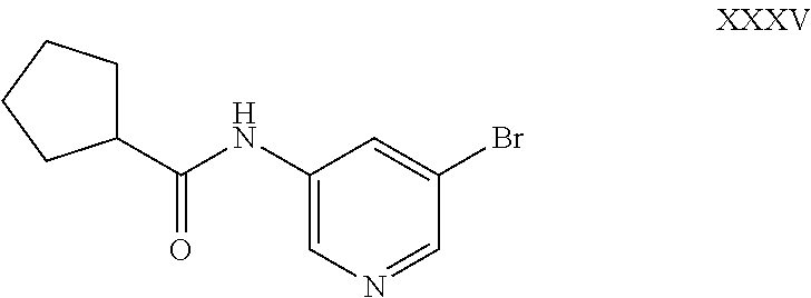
C1(NC(C2CCCC2)=O)=CN=CC(Br)=C1
